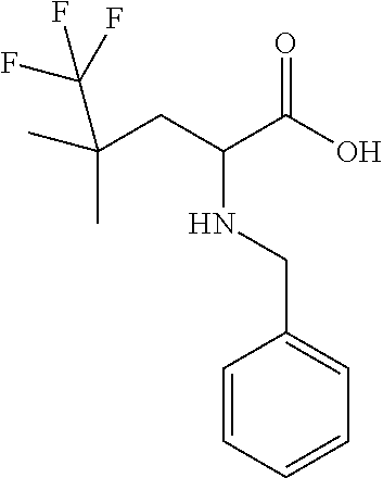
C(NCC1=CC=CC=C1)(C(O)=O)CC(C)(C)C(F)(F)F
